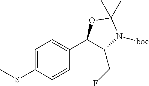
C1=C(SC)C=CC(C2C(CF)N([boc])C(C)(C)O2)=C1
